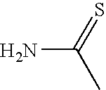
NC(=S)C
